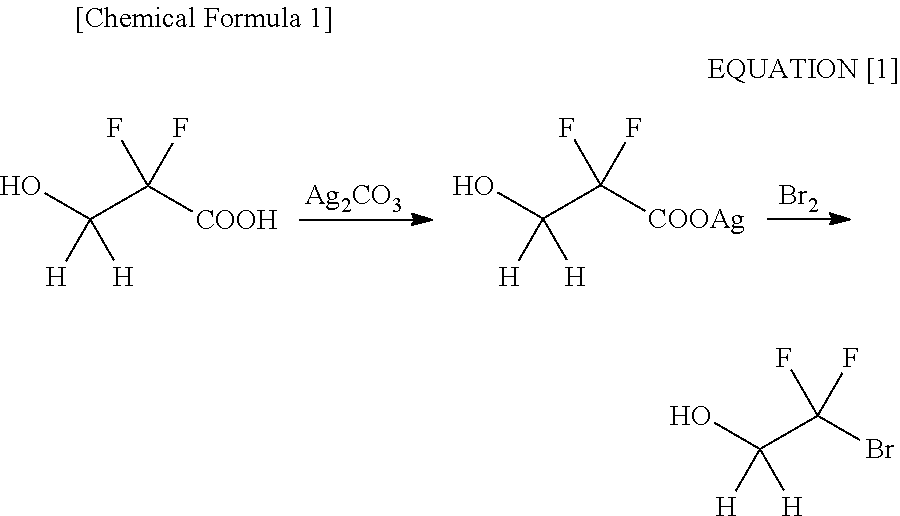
OC(C([COOH])(F)F)([H])[H].[Ag2CO3].OC(C([COOAg])(F)F)([H])[H].[Br2].OC(C(Br)(F)F)([H])[H]
